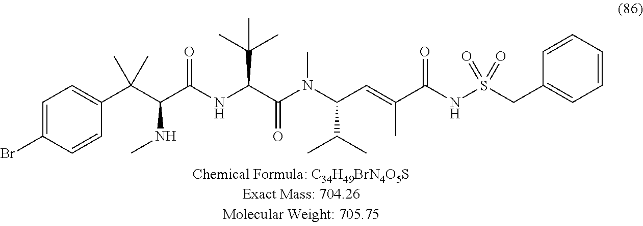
C1=C(Br)C=CC(C(C(C(NC(C(N(C(C=C(C(NS(CC2=CC=CC=C2)(=O)=O)=O)C)C(C)C)C)=O)C(C)(C)C)=O)NC)(C)C)=C1
